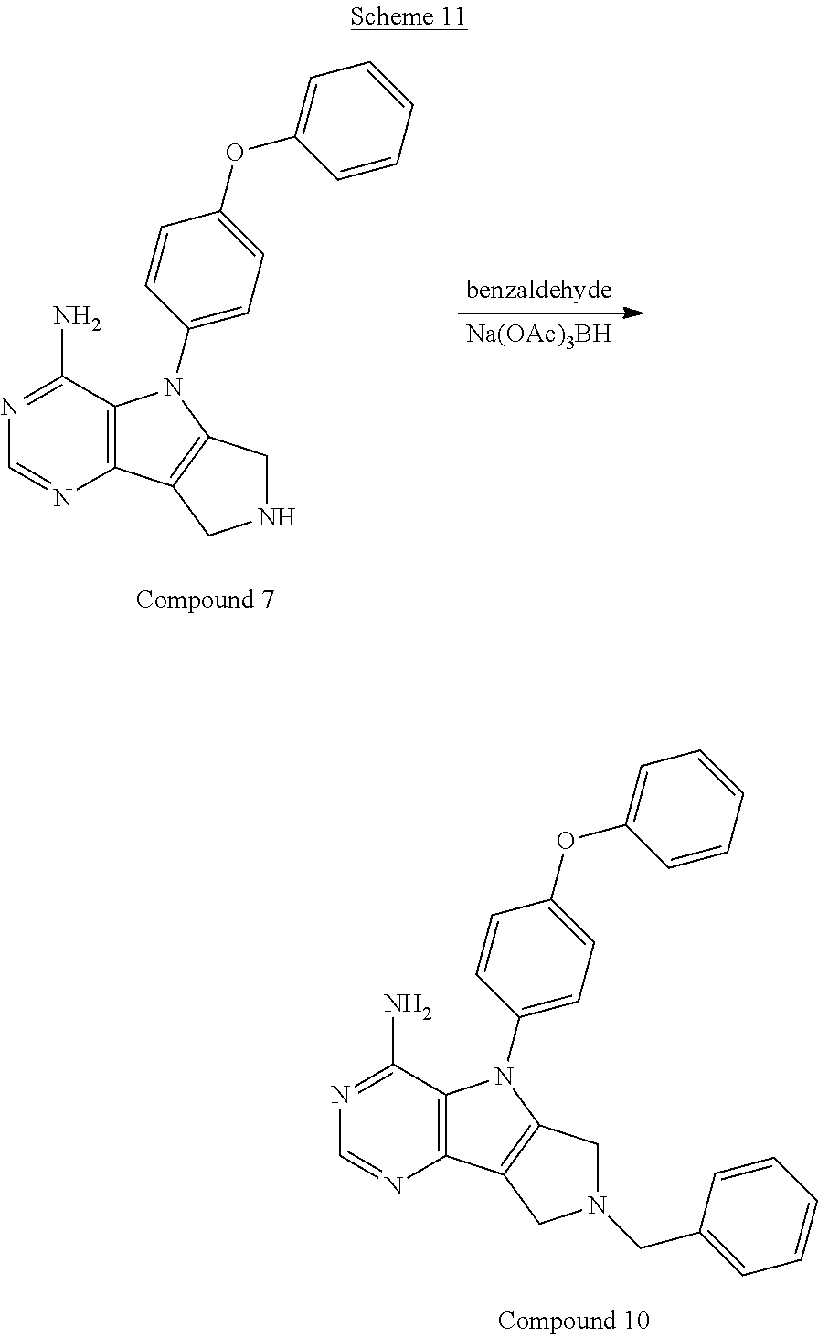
N1=C(N)C2=C(N=C1)C1=C(N2C2=CC=C(OC3=CC=CC=C3)C=C2)CN(CC2=CC=CC=C2)C1.N1=C(N)C2=C(N=C1)C1=C(N2C2=CC=C(OC3=CC=CC=C3)C=C2)CNC1.[Na(OAc)3BH]
